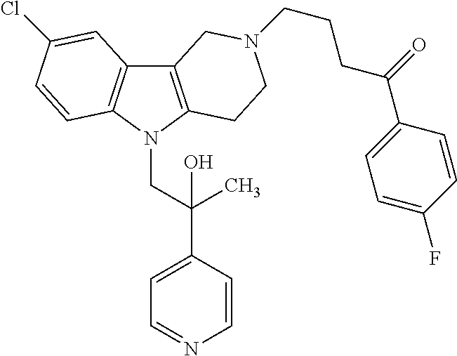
C12=C(N(CC(C3=CC=NC=C3)(C)O)C3=C1C=C(Cl)C=C3)CCN(CCCC(C1=CC=C(F)C=C1)=O)C2
